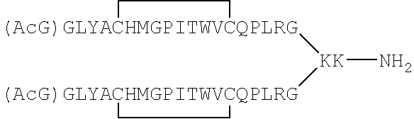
[(AcG)GLYACHMGPITWVCQPLRG]1([KK]([(AcG)GLYACHMGPITWVCQPLRG]2CC2)N)CC1
